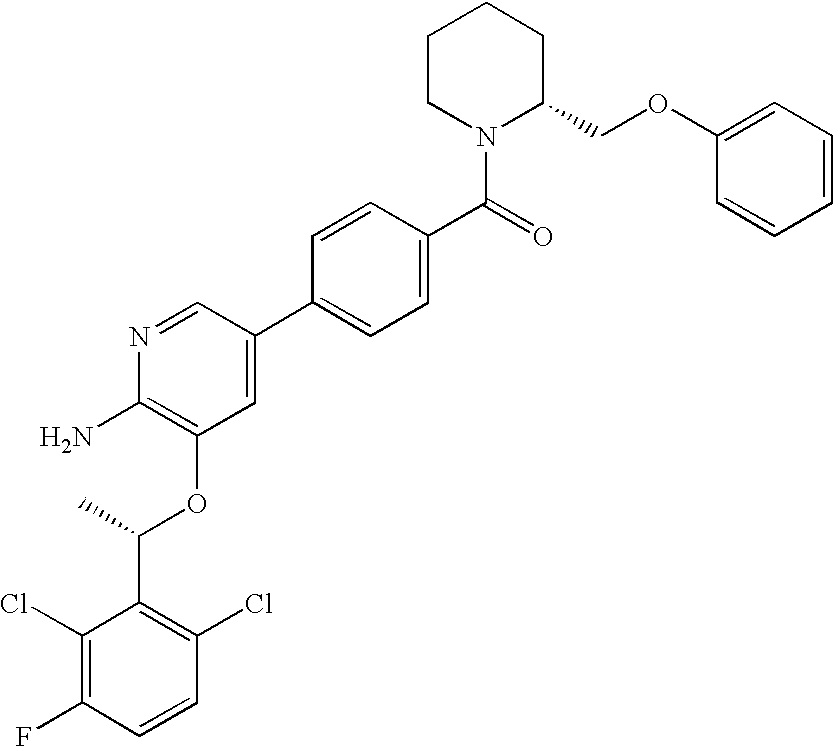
C1(Cl)=C(F)C=CC(Cl)=C1C(C)OC1=C(N)N=CC(C2=CC=C(C(=O)N3C(COC4=CC=CC=C4)CCCC3)C=C2)=C1
